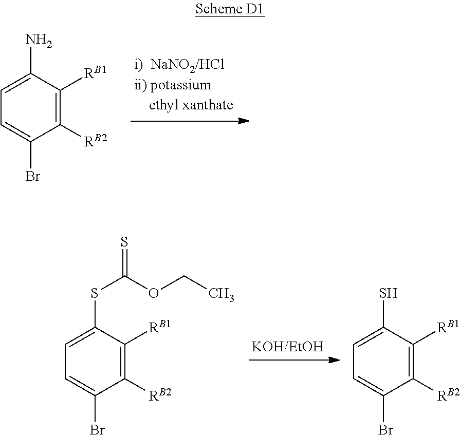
C1(N)=CC=C(Br)C([RB2])=C1[RB1].C1(SC(OCC)=S)=CC=C(Br)C([RB2])=C1[RB1].C1(S)=CC=C(Br)C([RB2])=C1[RB1]
